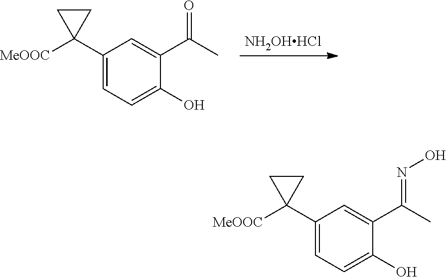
[NH2OHHCl].C1(C2([MeOOC])CC2)=CC=C(O)C(C(C)=O)=C1.C1(C2([MeOOC])CC2)=CC=C(O)C(C(C)=NO)=C1
